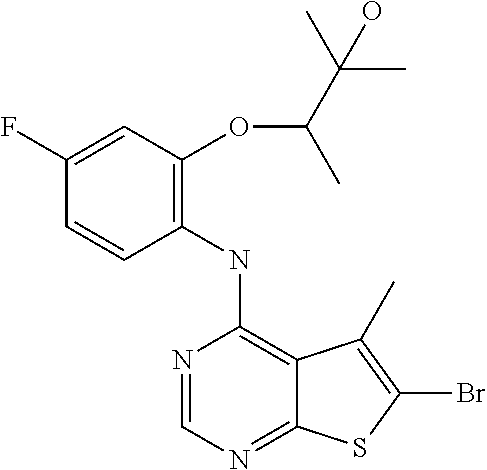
C1(NC2=C3C(=NC=N2)SC(Br)=C3C)=C(OC(C(C)(C)O)C)C=C(F)C=C1
